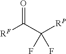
[RF]C(C([RP])(F)F)=O
